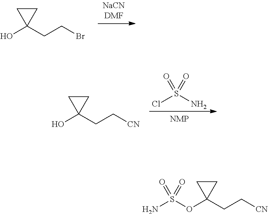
OC1(CCBr)CC1.OC1(CC[CN])CC1.ClS(N)(=O)=O.O(C1(CC[CN])CC1)S(N)(=O)=O
